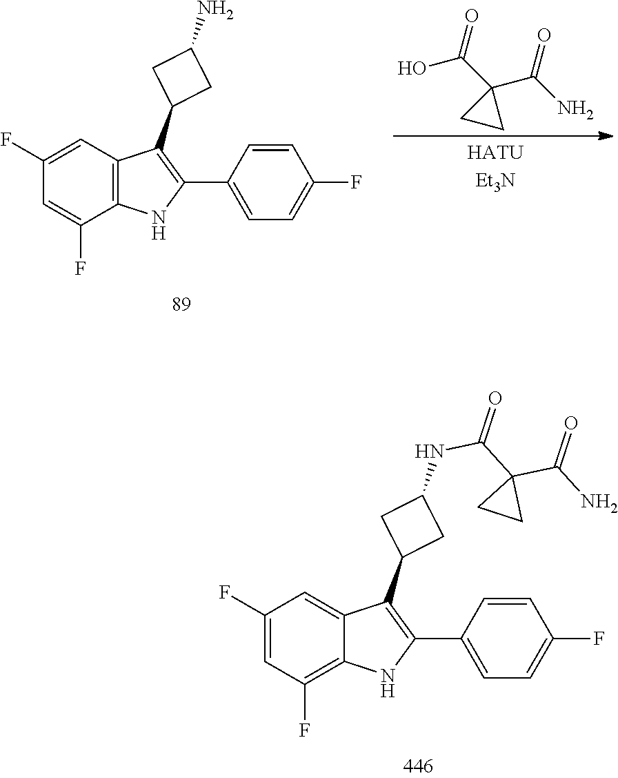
C1(F)=CC(F)=C2C(=C1)C(C1CC(NC(C3(C(N)=O)CC3)=O)C1)=C(C1=CC=C(F)C=C1)N2.C1(F)=CC2=C(C(F)=C1)NC(C1=CC=C(F)C=C1)=C2C1CC(N)C1.OC(C1(C(N)=O)CC1)=O
